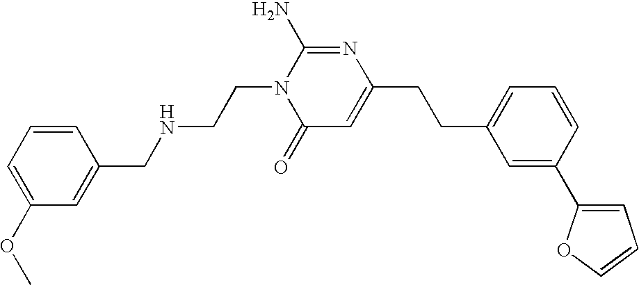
C1(OC)=CC=CC(CNCCN2C(=O)C=C(CCC3=CC=CC(C4=CC=CO4)=C3)N=C2N)=C1
